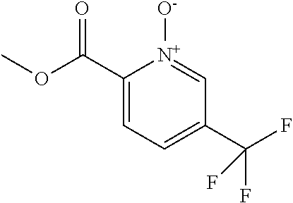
C1(C(OC)=O)=CC=C(C(F)(F)F)C=[N+]1[O-]
